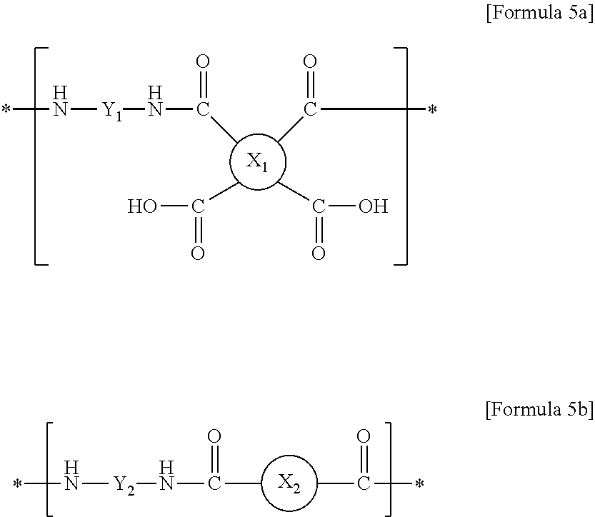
CN[Y1]NC(=O)C.CC(O)=O.CC(=O)C.CC(O)=O.[X1].CN[Y2]NC(=O)C.C(=O)(C)C.[X2]
